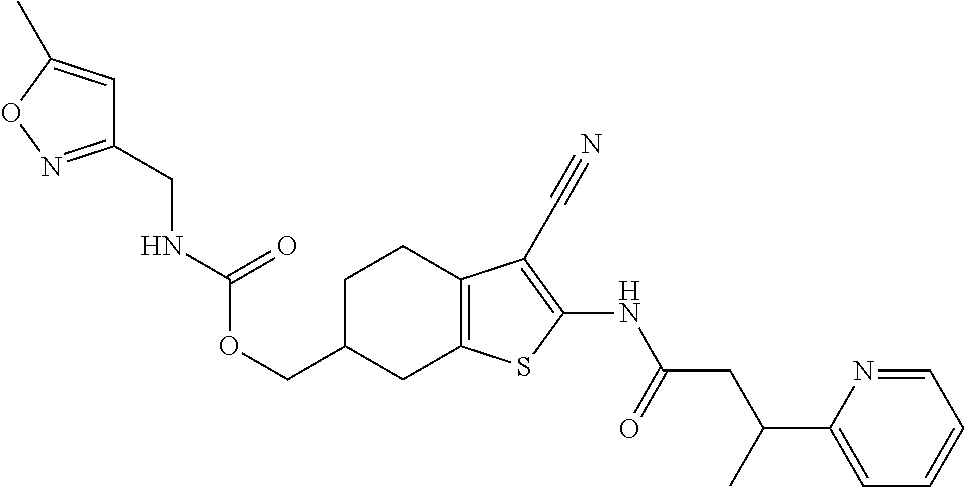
C(C1CC2=C(CC1)C(C#N)=C(NC(CC(C1=CC=CC=N1)C)=O)S2)OC(=O)NCC1=NOC(C)=C1
